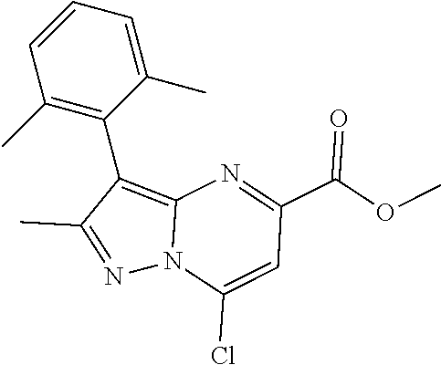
N12C(=C(C3=C(C)C=CC=C3C)C(C)=N1)N=C(C(OC)=O)C=C2Cl
